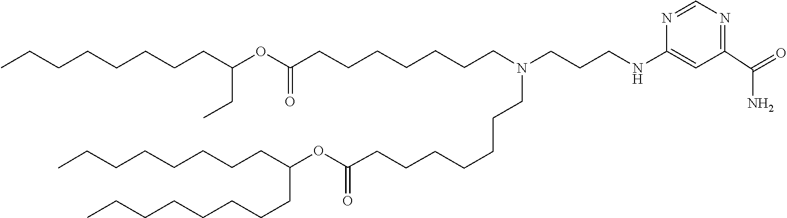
O(C(=O)CCCCCCCN(CCCNC1=CC(C(=O)N)=NC=N1)CCCCCCCC(OC(CC)CCCCCCCC)=O)C(CCCCCCCC)CCCCCCCC
